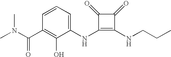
CN(C(C1=C(O)C(NC2=C(NCCC)C(=O)C2=O)=CC=C1)=O)C
